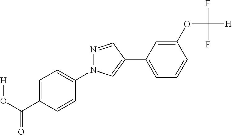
C1(C(O[H])=O)=CC=C(N2N=CC(C3=CC=CC(OC(F)([H])F)=C3)=C2)C=C1
